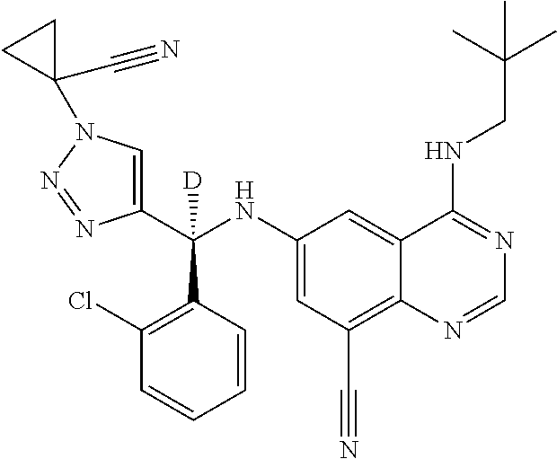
C1(C(NC2=CC(C#N)=C3C(=C2)C(NCC(C)(C)C)=NC=N3)(C2=C(Cl)C=CC=C2)[D])=CN(C2(C#N)CC2)N=N1
